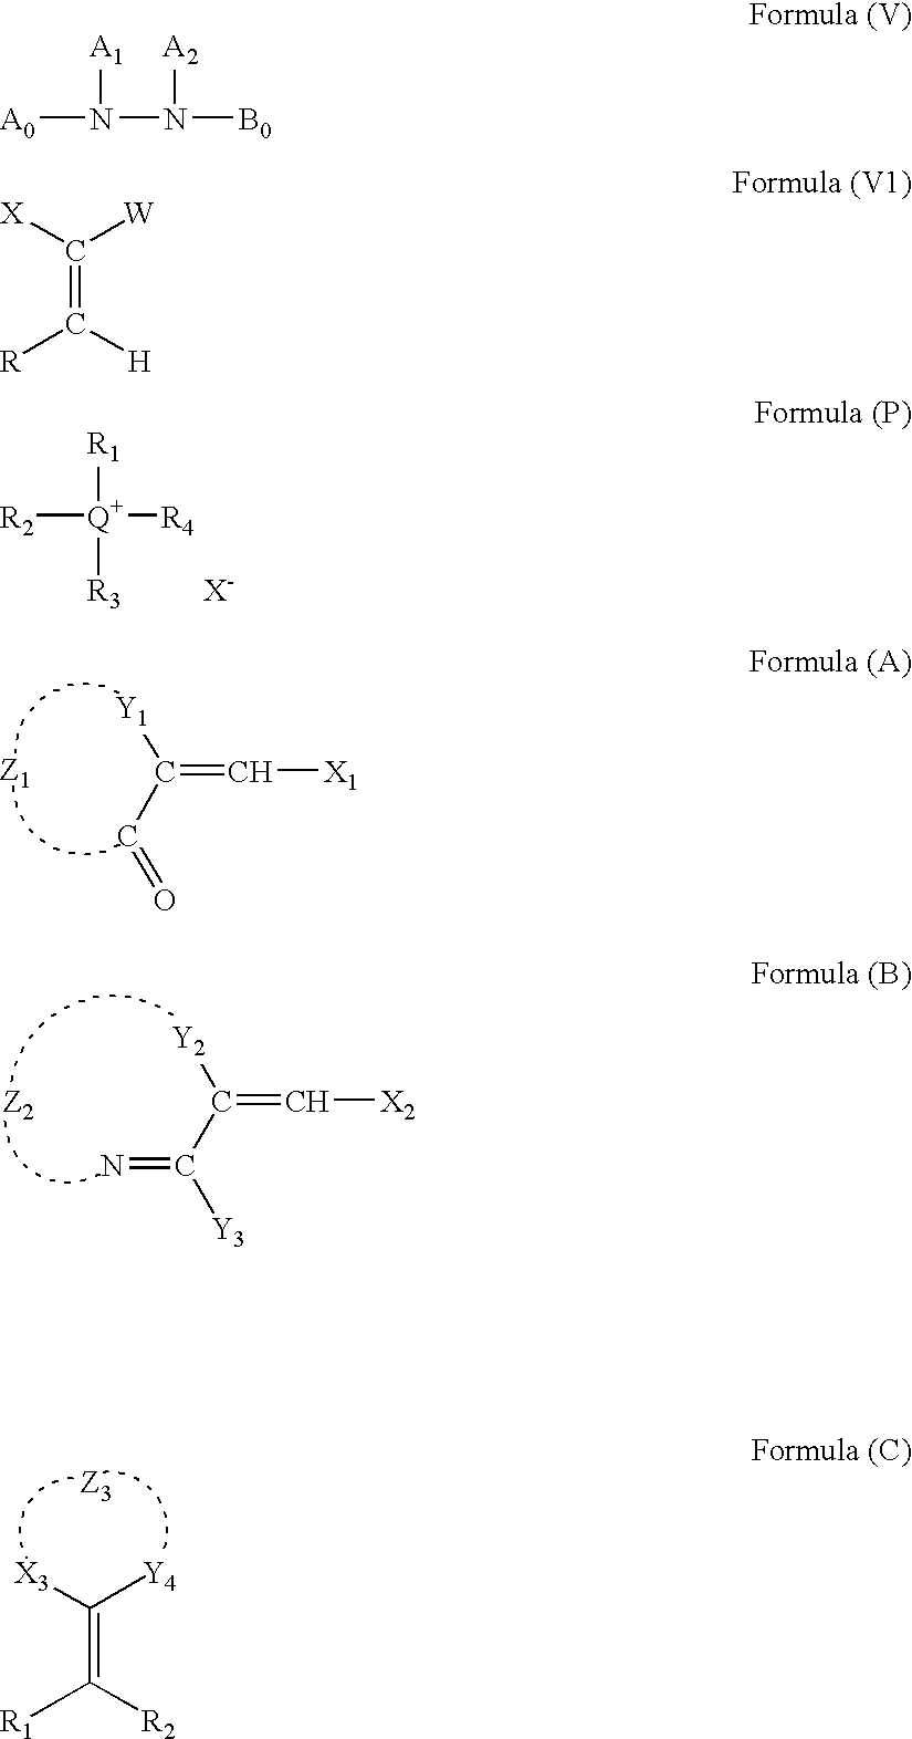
[R2][Q+]([R4])([R3])[R1].C(=C[X1])([Y1])C=O.C(=C[X2])([Y2])C([Y3])=N.C(=C([R1])[R2])([X3])[Y4].[Z3].[A0]N([A1])N([B0])[A2].C(=C([R])[H])([X])[W]
